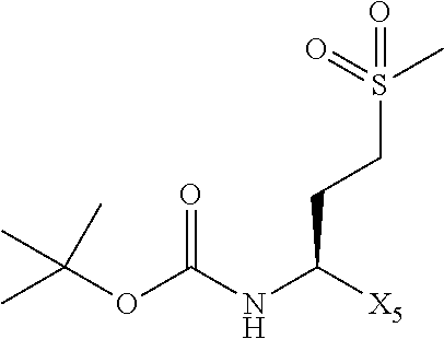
C(OC(NC([X5])CCS(C)(=O)=O)=O)(C)(C)C
